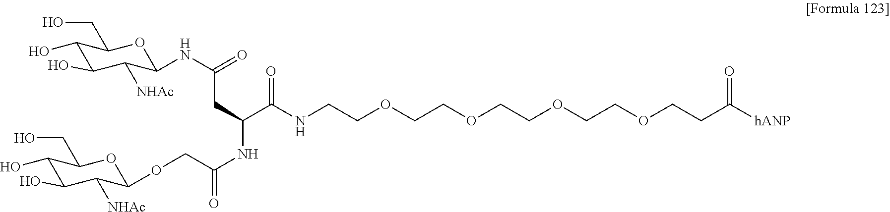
C1(O)C(O)C([NHAc])C(NC(=O)CC(C(NCCOCCOCCOCCOCCC([hANP])=O)=O)NC(COC2C([NHAc])C(O)C(O)C(CO)O2)=O)OC1CO
